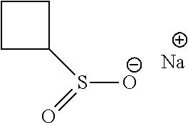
S([O-])(=O)C1CCC1.[Na]
